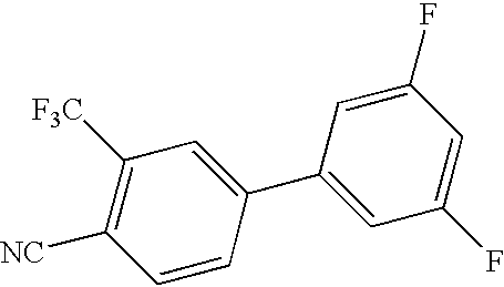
C1=CC(C2=CC(F)=CC(F)=C2)=CC([F3C])=C1[NC]
